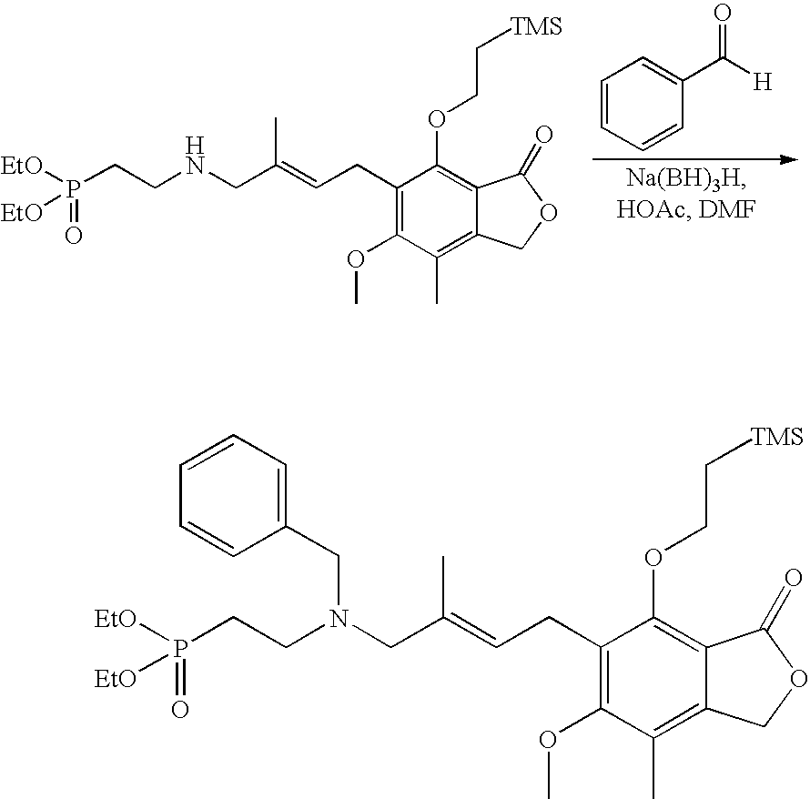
C1(CC=C(CNCCP([EtO])(=O)[EtO])C)=C(OC)C(C)=C2C(=C1OCC[TMS])C(=O)OC2.C1=CC=CC(C([H])=O)=C1.C1(CC=C(CN(CCP([EtO])(=O)[EtO])CC2=CC=CC=C2)C)=C(OC)C(C)=C2C(=C1OCC[TMS])C(=O)OC2
